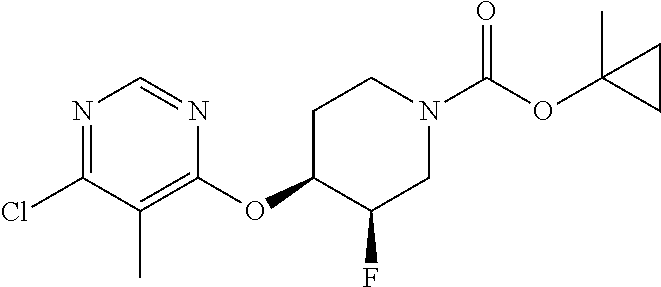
C1(Cl)=NC=NC(OC2C(F)CN(C(OC3(C)CC3)=O)CC2)=C1C
